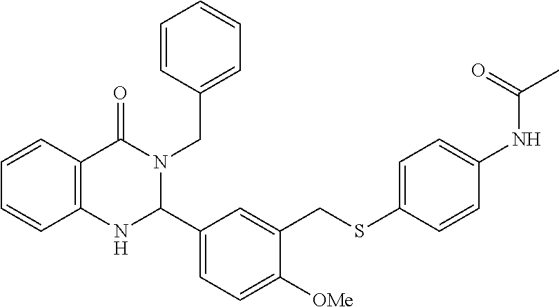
C12=C(C=CC=C1)C(=O)N(CC1=CC=CC=C1)C(C1=CC=C([OMe])C(CSC3=CC=C(NC(C)=O)C=C3)=C1)N2
